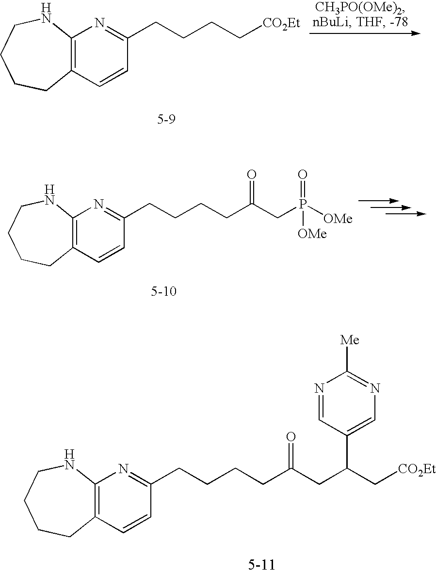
C12=C(C=CC(CCCC[CO2Et])=N1)CCCCN2.C12=C(C=CC(CCCCC(CP([OMe])(=O)[OMe])=O)=N1)CCCCN2.C12=C(C=CC(CCCCC(CC(C[CO2Et])C3=CN=C([Me])N=C3)=O)=N1)CCCCN2
